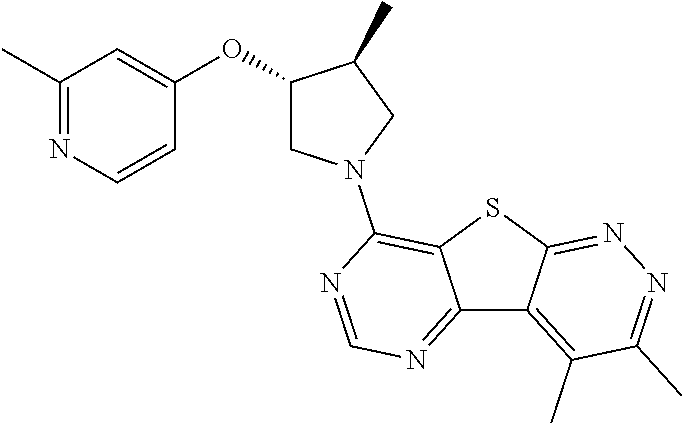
C12=NC=NC(N3CC(OC4=CC(C)=NC=C4)C(C)C3)=C1SC1=NN=C(C)C(C)=C21
